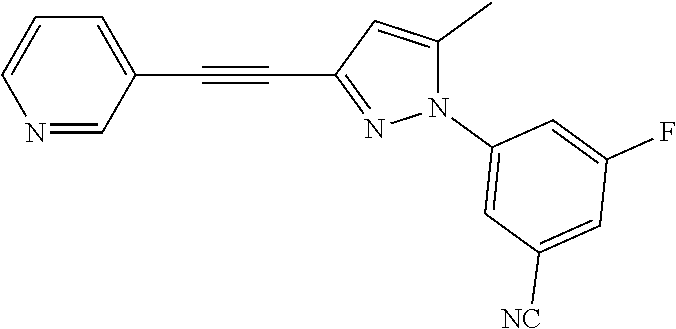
N1=CC(C#CC2=NN(C3=CC([NC])=CC(F)=C3)C(C)=C2)=CC=C1
